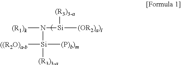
[(R1)k]N([Si]([(OR2)a)l])[(R3)3-a])[Si]([(R3)3-a])([((R2O)a-b])[(P)b)m]
